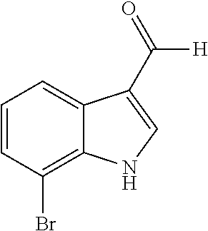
C1=CC=C2C(=C1Br)NC=C2C([H])=O
